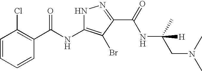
C1=CC=CC(C(NC2=C(Br)C(C(=O)NC(CN(C)C)([H])C)=NN2)=O)=C1Cl
